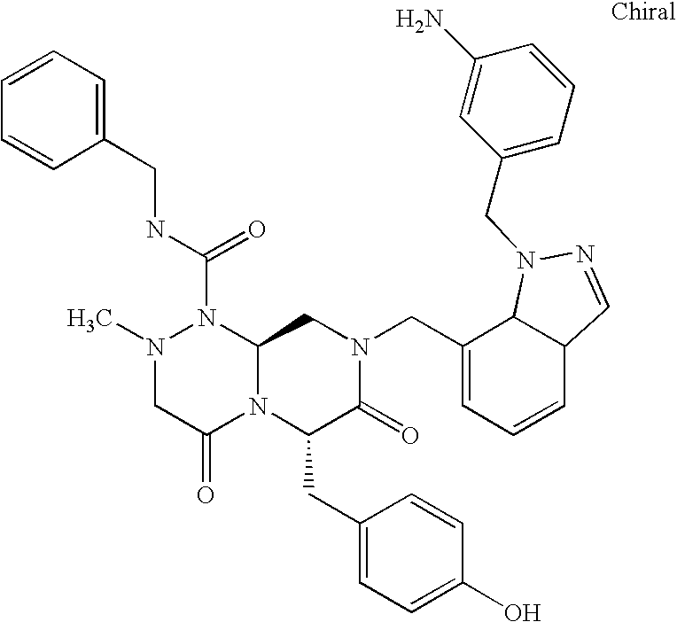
N(C(N1N(C)CC(=O)N2C1CN(CC1=CC=CC3C1N(CC1=CC=CC(N)=C1)N=C3)C(=O)C2CC1=CC=C(O)C=C1)=O)CC1=CC=CC=C1
